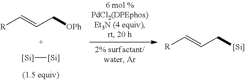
[R]C=CC[OPh].[Si][Si].[R]C=CC[Si]
